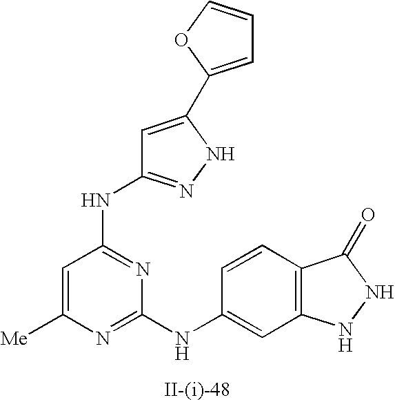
C1([Me])=CC(NC2=NNC(C3=CC=CO3)=C2)=NC(NC2=CC3=C(C=C2)C(=O)NN3)=N1
